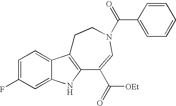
C1=C(F)C=C2C(=C1)C1=C(N2)C(C([OEt])=O)=CN(C(C2=CC=CC=C2)=O)CC1
